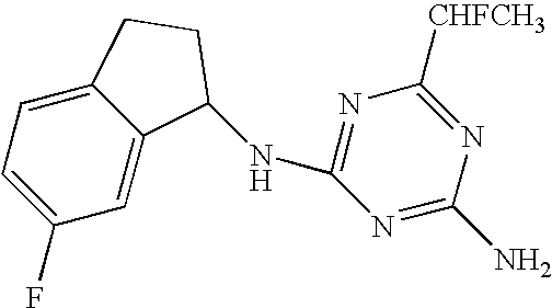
C1=C(F)C=C2C(=C1)CCC2NC1=NC([CHFCH3])=NC(N)=N1
